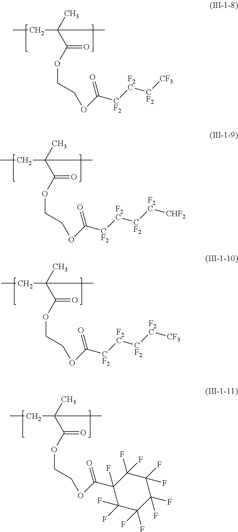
CCC(C)(C(=O)OCCOC([CF2][F2C][CF2][CF3])=O)C.CCC(C)(C(=O)OCCOC([CF2][F2C][CF2][F2C][CHF2])=O)C.CCC(C)(C(=O)OCCOC([CF2][F2C][CF2][F2C][CF3])=O)C.CCC(C)(C(=O)OCCOC(C1(F)C(F)(F)C(F)(F)C(F)(F)C(F)(F)C1(F)F)=O)C
